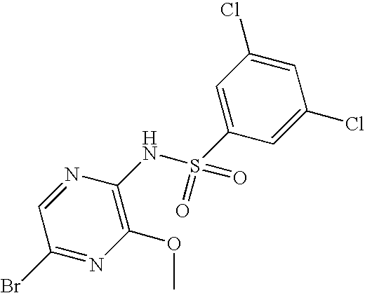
C1(Br)=NC(OC)=C(NS(C2=CC(Cl)=CC(Cl)=C2)(=O)=O)N=C1
